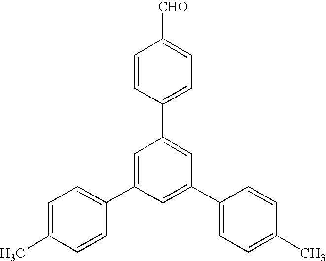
C1=CC(C2=CC(C3=CC=C(C)C=C3)=CC(C3=CC=C(C)C=C3)=C2)=CC=C1[CHO]
